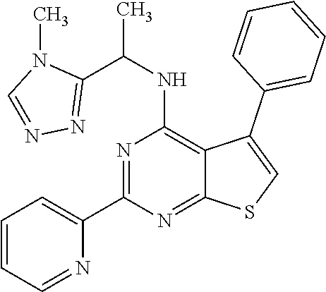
N1=C(C2=CC=CC=N2)N=C2C(=C1NC(C)C1=NN=CN1C)C(C1=CC=CC=C1)=CS2
